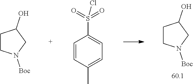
C1CN([Boc])CC1O.C1=CC(C)=CC=C1S(=O)(=O)Cl.C1CN([Boc])CC1O
